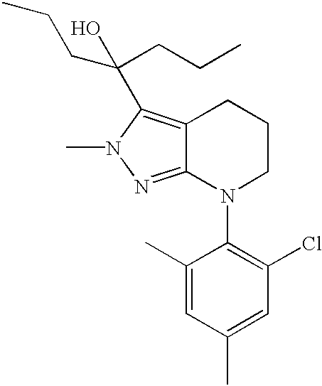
C12=C(C(O)(CCC)CCC)N(C)N=C1N(C1=C(Cl)C=C(C)C=C1C)CCC2
